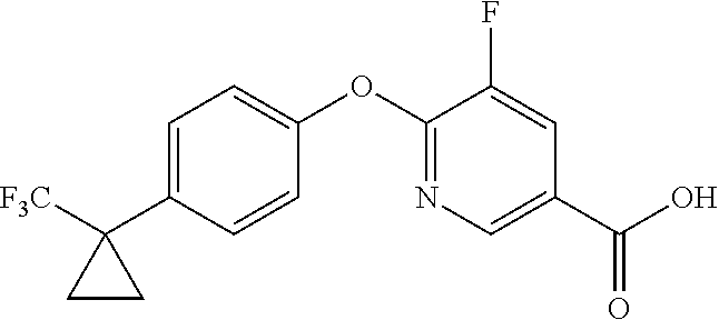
C1=C(C2([F3C])CC2)C=CC(OC2=NC=C(C(O)=O)C=C2F)=C1
